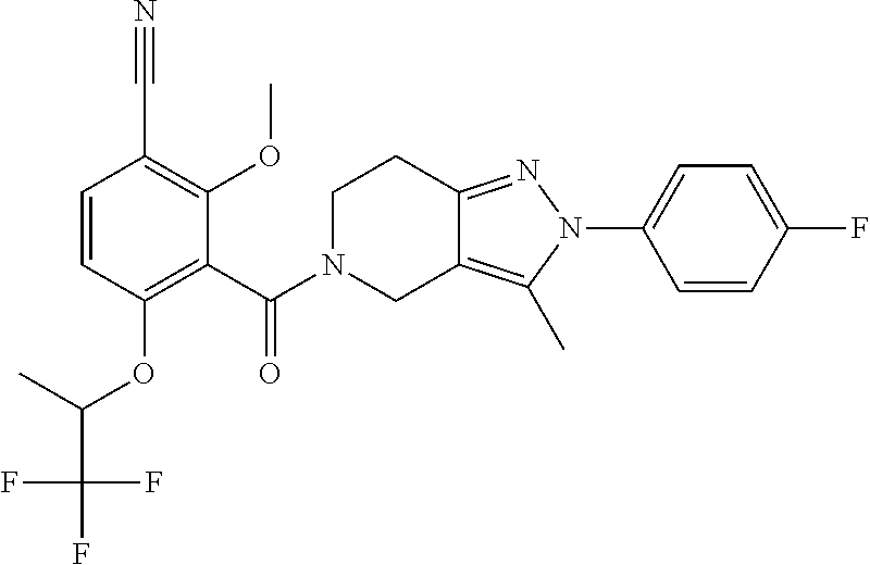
C1=CC(OC(C(F)(F)F)C)=C(C(N2CC3=C(C)N(C4=CC=C(F)C=C4)N=C3CC2)=O)C(OC)=C1C#N
